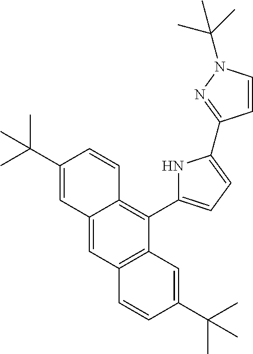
C12=CC3=C(C(C4=CC=C(C5=NN(C(C)(C)C)C=C5)N4)=C1C=CC(C(C)(C)C)=C2)C=C(C(C)(C)C)C=C3
